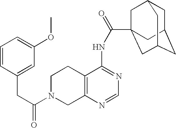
C1N(C(=O)CC2=CC(OC)=CC=C2)CC2=C(C1)C(NC(=O)C13CC4CC(CC(C1)C4)C3)=NC=N2
